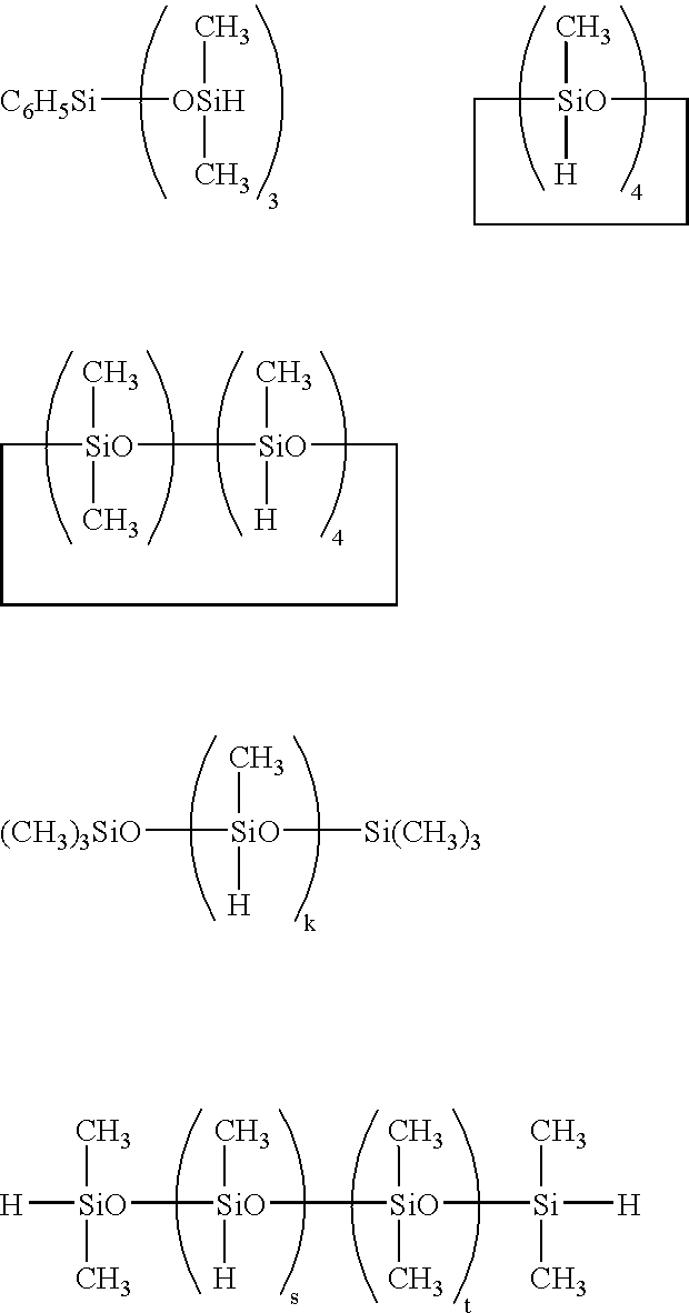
[C6H5Si][OSiH](C)C.[SiO]1(C)([H])CCCC1.[SiO]1(C)(C)CCCC[SiO]1(C)[H].[SiO](C)([H])([Si(CH3)3])[(CH3)3SiO].[SiO](C)(C)([Si]([H])(C)C)[SiO](C)([H])[SiO]([H])(C)C
